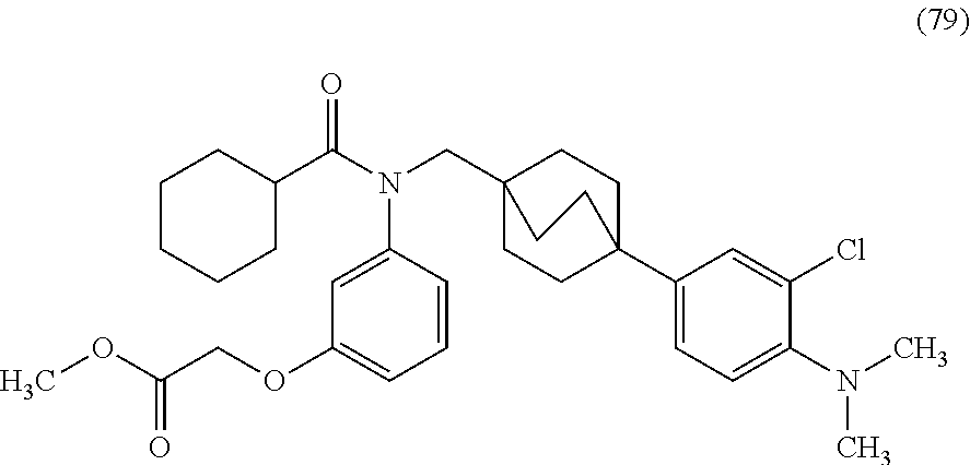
CN(C1=CC=C(C23CCC(CN(C4=CC(OCC(OC)=O)=CC=C4)C(C4CCCCC4)=O)(CC2)CC3)C=C1Cl)C
